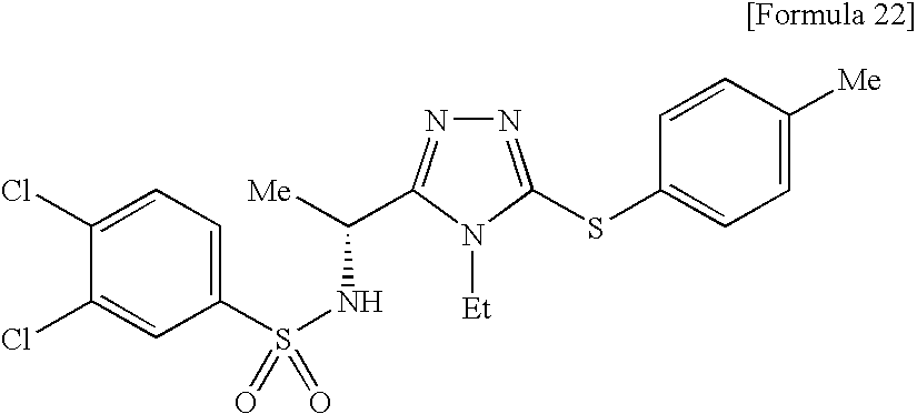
C1(S(NC([Me])C2=NN=C(SC3=CC=C([Me])C=C3)N2[Et])(=O)=O)=CC=C(Cl)C(Cl)=C1
